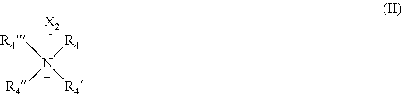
N([R4])([R4])([R4])[R4].[X2]
